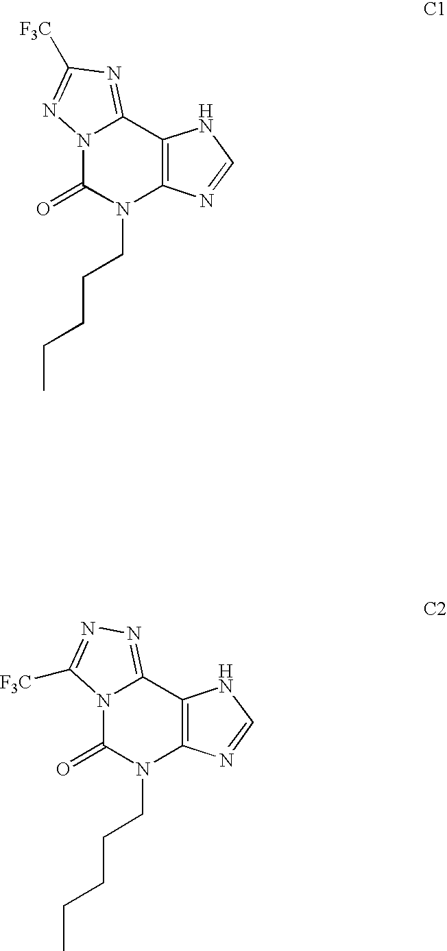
N12C(=NC([F3C])=N1)C1=C(N(CCCCC)C2=O)N=CN1.[F3C]C1=NN=C2N1C(=O)N(CCCCC)C1=C2NC=N1
